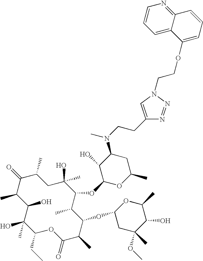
C1(O)C(C)C(=O)C(C)CC(C)(O)C(OC2OC(C)CC(N(CCC3=CN(CCOC4=CC=CC5=NC=CC=C45)N=N3)C)C2O)C(C)C(OC2CC(OC)(C)C(O)C(C)O2)C(C)C(=O)OC(CC)C1(O)C
